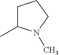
C1C(C)N(C)CC1
